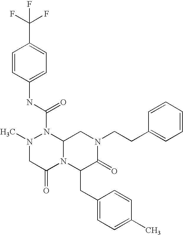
CN1CC(=O)N2C(N1C(NC1=CC=C(C(F)(F)F)C=C1)=O)CN(CCC1=CC=CC=C1)C(=O)C2CC1=CC=C(C)C=C1
